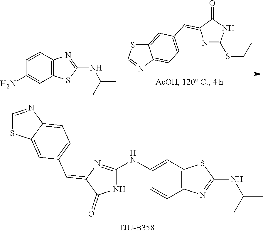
C12=CC(C=C3N=C(SCC)NC3=O)=CC=C1N=CS2.C1=CC2=C(C=C1N)SC(NC(C)C)=N2.C1(NC2=NC(=CC3=CC=C4C(=C3)SC=N4)C(=O)N2)=CC2=C(C=C1)N=C(NC(C)C)S2
